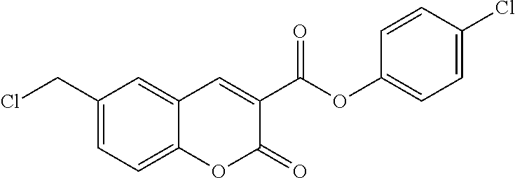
C1(CCl)=CC=C2C(=C1)C=C(C(OC1=CC=C(Cl)C=C1)=O)C(=O)O2
